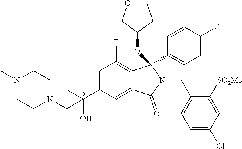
C1=C(C(O)(C)CN2CCN(C)CC2)C=C2C(=C1F)C(C1=CC=C(Cl)C=C1)(OC1CCOC1)N(CC1=CC=C(Cl)C=C1[SO2Me])C2=O
